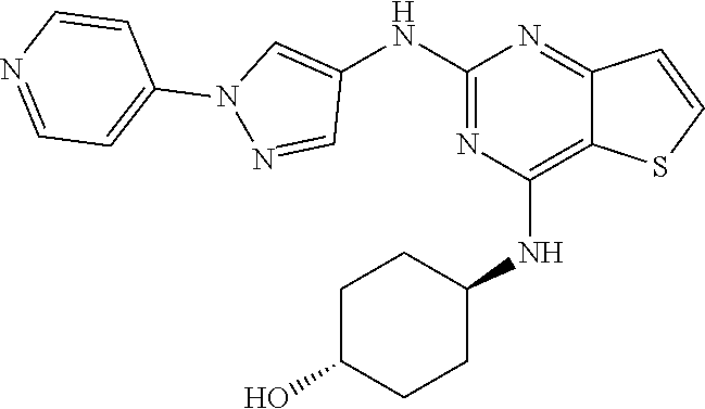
C1(NC2=CN(C3=CC=NC=C3)N=C2)=NC(NC2CCC(O)CC2)=C2C(=N1)C=CS2
